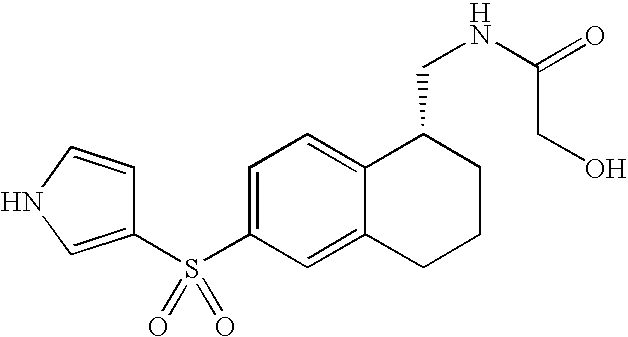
C1(S(C2=CC=C3C(=C2)CCCC3CNC(=O)CO)(=O)=O)=CNC=C1
